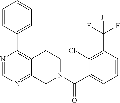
N1=CN=C2C(=C1C1=CC=CC=C1)CCN(C(C1=CC=CC(C(F)(F)F)=C1Cl)=O)C2
